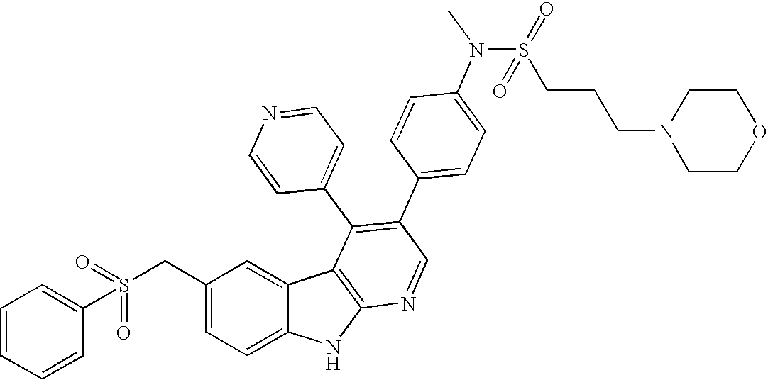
C(C1=CC=C2C(=C1)C1=C(N2)N=CC(C2=CC=C(N(C)S(=O)(CCCN3CCOCC3)=O)C=C2)=C1C1=CC=NC=C1)S(C1=CC=CC=C1)(=O)=O
